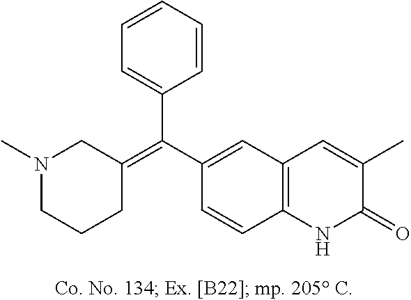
CN1CC(=C(C2=CC3=C(C=C2)NC(=O)C(C)=C3)C2=CC=CC=C2)CCC1
